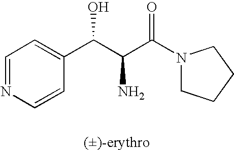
C1=NC=CC(C(C(C(N2CCCC2)=O)N)O)=C1.[()-erythro]
